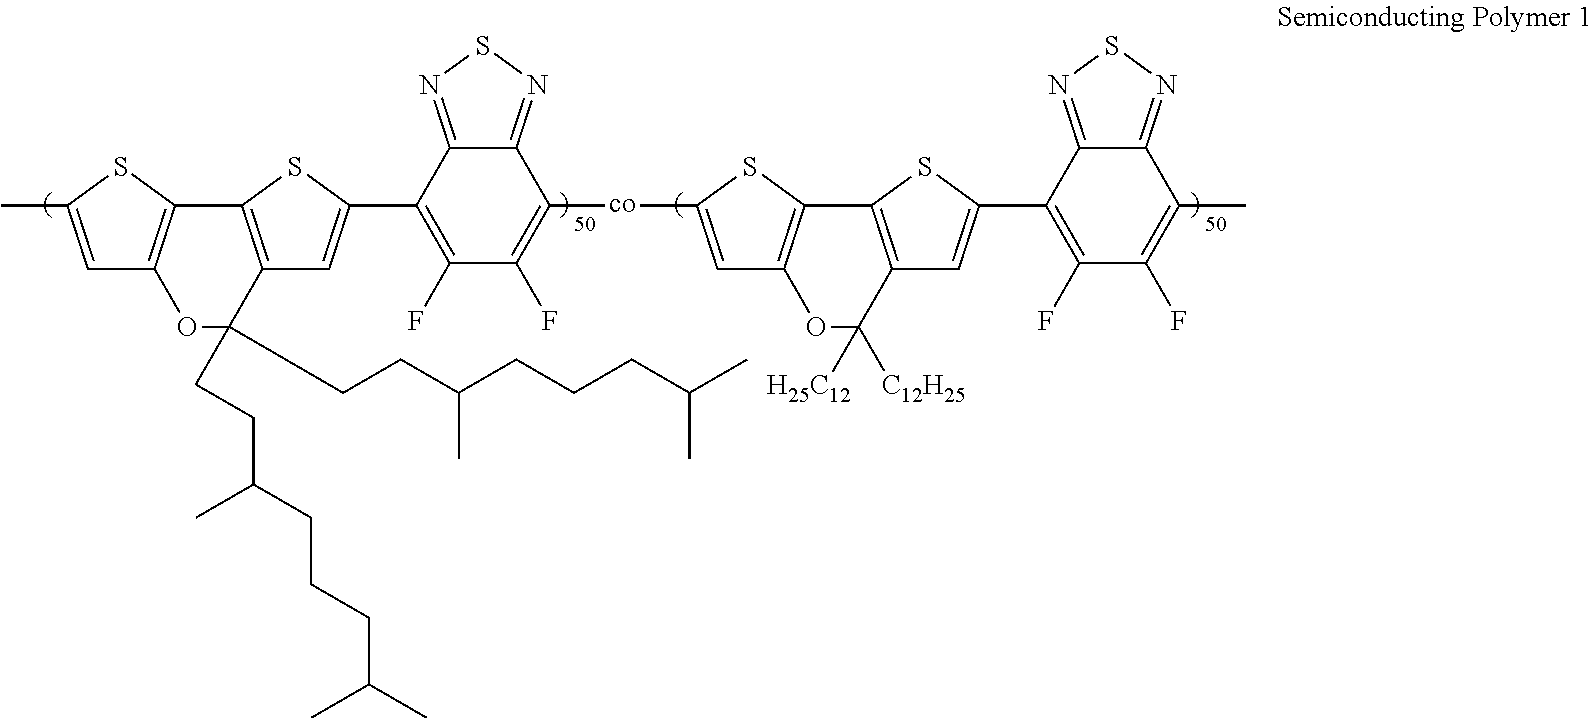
C1=C(C)SC2=C1OC(CCC(C)CCCC(C)C)(CCC(CCCC(C)C)C)C1=C2SC(C2=C(F)C(F)=C([co]C3=CC4=C(S3)C3=C(C=C(C5=C(F)C(F)=C(C)C6=NSN=C56)S3)C([H25C12])([C12H25])O4)C3=NSN=C23)=C1
